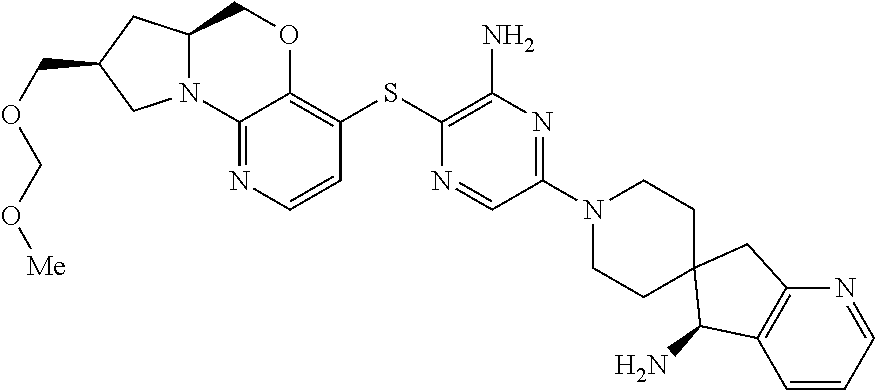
C1(N)C2=C(CC13CCN(C1=NC(N)=C(SC4=C5OCC6CC(COCO[Me])CN6C5=NC=C4)N=C1)CC3)N=CC=C2
